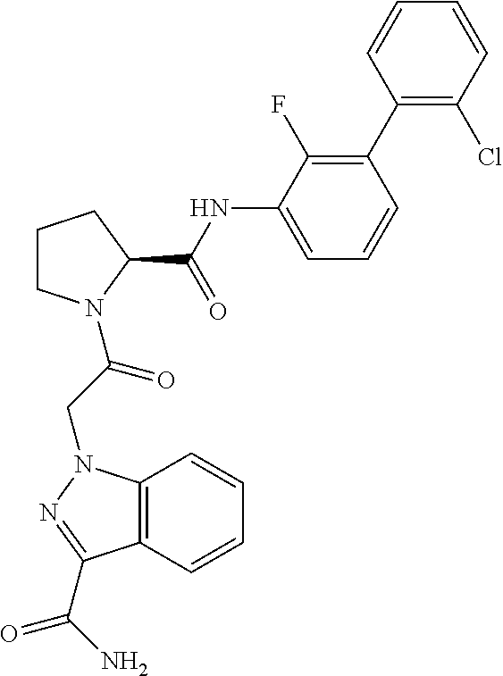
C12=C(N(CC(=O)N3CCCC3C(NC3=CC=CC(C4=C(Cl)C=CC=C4)=C3F)=O)N=C1C(N)=O)C=CC=C2
